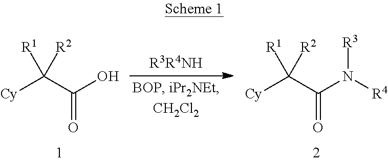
[Cy]C(C(O)=O)([R1])[R2].[Cy]C(C(N([R3])[R4])=O)([R1])[R2]
